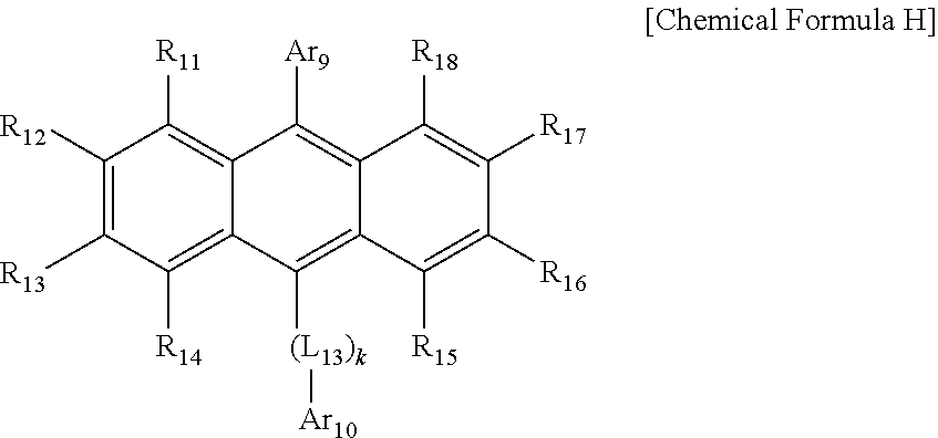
C1([R12])=C([R13])C([R14])=C2C(=C1[R11])C([Ar9])=C1C(=C2[(L13)k][Ar10])C([R15])=C([R16])C([R17])=C1[R18]
